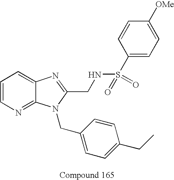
C1=CN=C2C(=C1)N=C(CNS(C1=CC=C([OMe])C=C1)(=O)=O)N2CC1=CC=C(CC)C=C1
